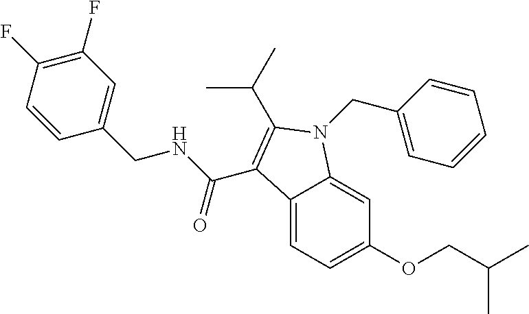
C1(F)=C(F)C=CC(CNC(=O)C2=C(C(C)C)N(CC3=CC=CC=C3)C3=CC(OCC(C)C)=CC=C32)=C1
